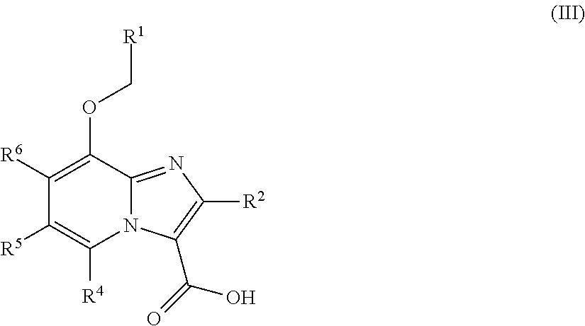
C1([R6])=C(OC[R1])C2=NC([R2])=C(C(O)=O)N2C([R4])=C1[R5]
